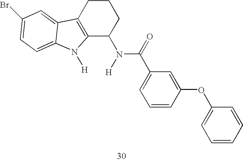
C12=C(CCCC1N(C(=O)C1=CC=CC(OC3=CC=CC=C3)=C1)[H])C1=CC(Br)=CC=C1N2[H]
